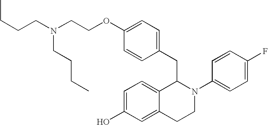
C(CCN(CCOC1=CC=C(CC2C3=CC=C(O)C=C3CCN2C2=CC=C(F)C=C2)C=C1)CCCC)C
